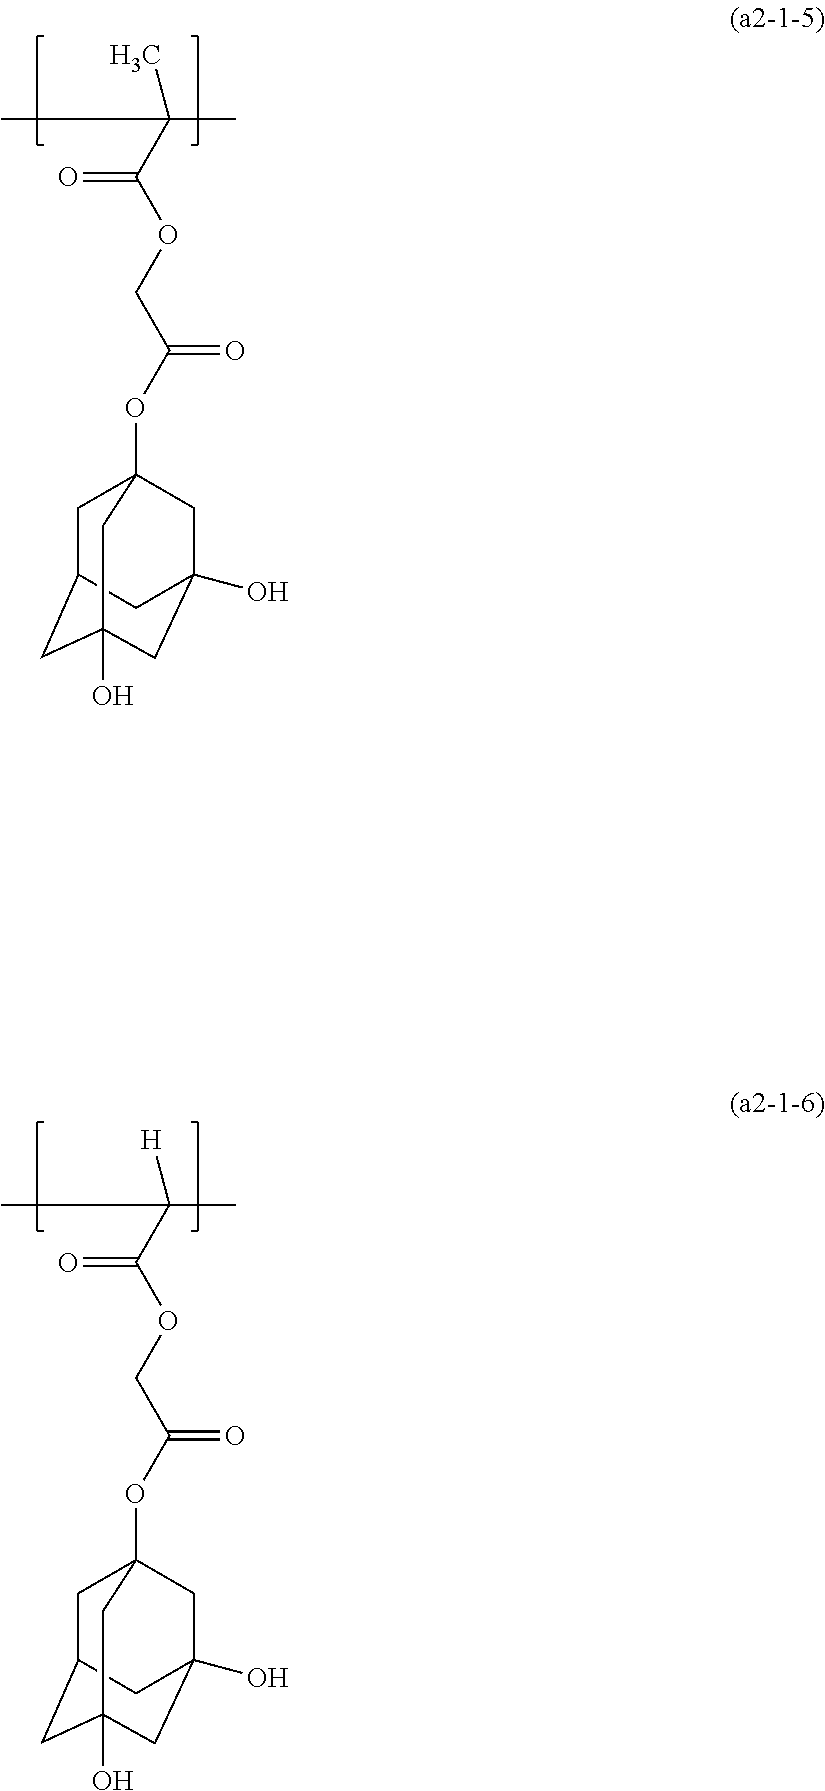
C1C2CC3(O)CC(O)(CC1(OC(COC(C(C)(C)C)=O)=O)C3)C2.C1C2CC3(O)CC(O)(CC1(OC(COC(C(C)(C)[H])=O)=O)C3)C2
